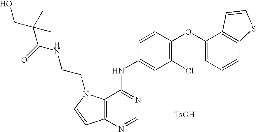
C12=C(N=CN=C1NC1=CC(Cl)=C(OC3=CC=CC4=C3C=CS4)C=C1)C=CN2CCNC(C(CO)(C)C)=O.[TsOH]
